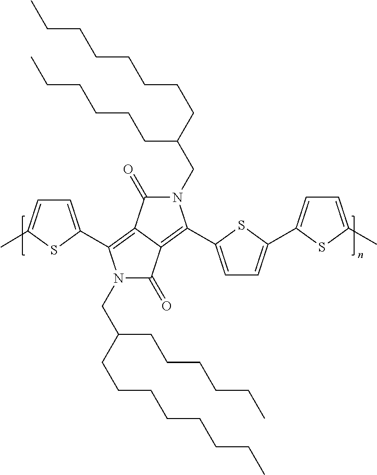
CC1=CC=C(C2=C3C(=C(C4=CC=C(C5=CC=C(C)S5)S4)N(CC(CCCCCCCC)CCCCCC)C3=O)C(=O)N2CC(CCCCCCCC)CCCCCC)S1
